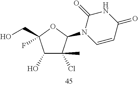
C1(O)C(C)(Cl)C(N2C(=O)NC(=O)C=C2)OC1(CO)F
